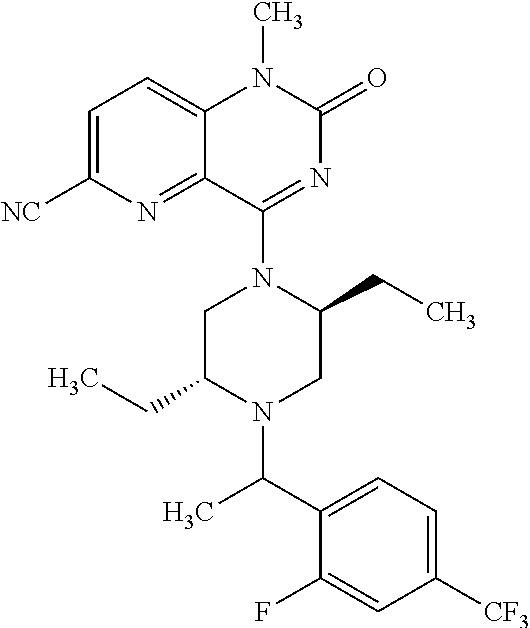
C1=C([NC])N=C2C(=C1)N(C)C(=O)N=C2N1C(CC)CN(C(C2=CC=C([CF3])C=C2F)C)C(CC)C1
